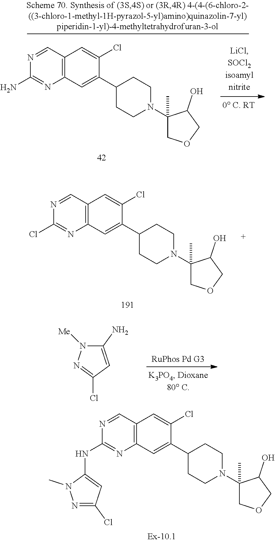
C12=C(C=C(C3CCN(C4(C)COCC4O)CC3)C(Cl)=C1)N=C(NC1=CC(Cl)=NN1C)N=C2.C12=C(C=C(C3CCN(C4(C)COCC4O)CC3)C(Cl)=C1)N=C(Cl)N=C2.C1(N)=CC(Cl)=NN1[Me].C12=C(C=C(C3CCN(C4(C)COCC4O)CC3)C(Cl)=C1)N=C(N)N=C2
